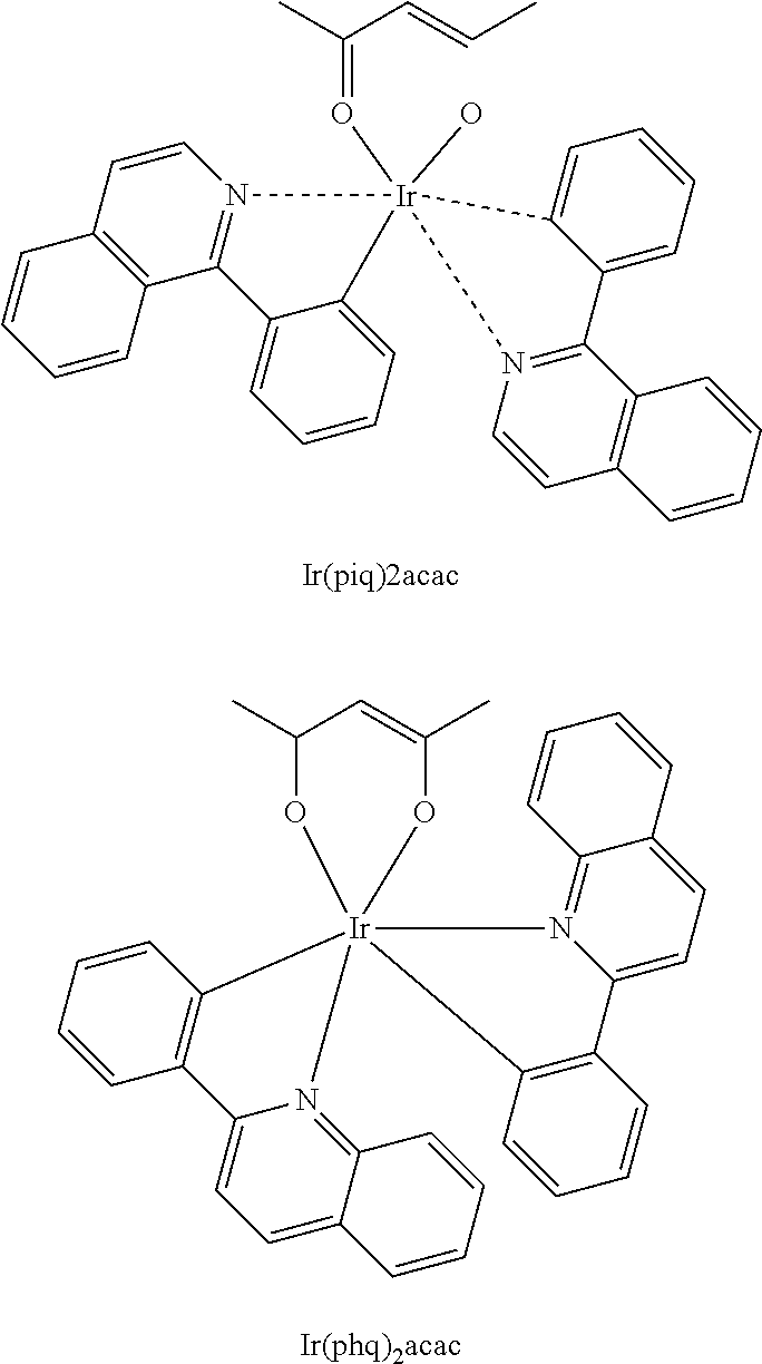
C12=CC=CC=C1C1=N(C=CC3=C1C=CC=C3)[Ir]21(O=C(C)C=CC)(O)C2=CC=CC=C2C2=N1C=CC1=C2C=CC=C1.N12=C3C(=CC=C1C1=C(C=CC=C1)[Ir]214(N2=C5C(=CC=C2C2=C1C=CC=C2)C=CC=C5)OC(C)C=C(C)O4)C=CC=C3
